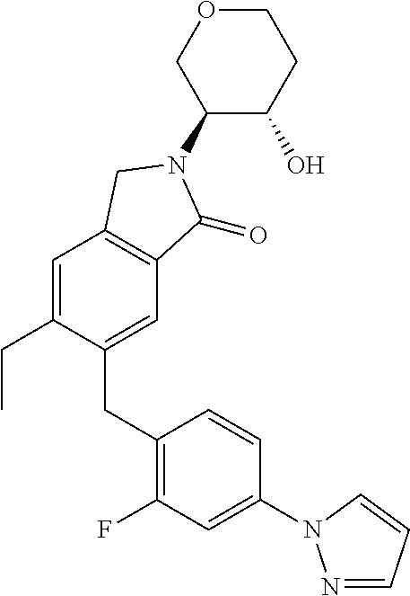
C1(N2C(=O)C3=C(C=C(CC)C(CC4=C(F)C=C(N5N=CC=C5)C=C4)=C3)C2)C(O)CCOC1
